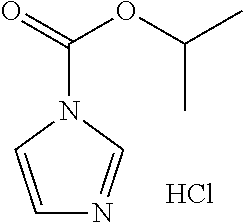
C1=CN(C(=O)OC(C)C)C=N1.Cl
